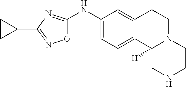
C1(NC2=CC=C3C(=C2)CCN2C3([H])CNCC2)=NC(C2CC2)=NO1
